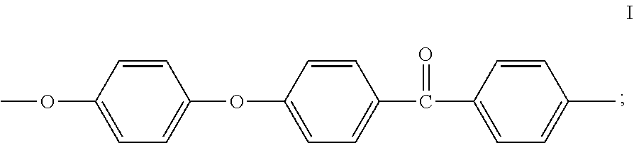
C(C1=CC=C(C)C=C1)(=O)C1=CC=C(OC2=CC=C(OC)C=C2)C=C1
